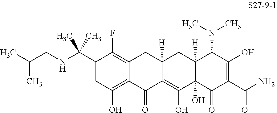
C1(C(NCC(C)C)(C)C)=CC(O)=C2C(=C1F)CC1([H])C(=C(O)C3(O)C([H])(C1)C(N(C)C)C(O)=C(C(N)=O)C3=O)C2=O
